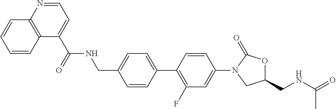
C1(CNC(C2=CC=NC3=C2C=CC=C3)=O)=CC=C(C2=C(F)C=C(N3CC(CNC(=O)C)OC3=O)C=C2)C=C1
